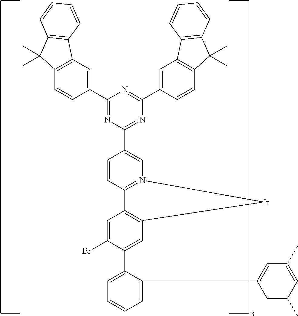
C1(C2=CC3=C(C=C2)C(C)(C)C2=C3C=CC=C2)=NC(C2=CN3=C(C=C2)C2=C(C=C(C4=CC=CC=C4C4=CC(C)=CC(C)=C4)C(Br)=C2)[Ir]3)=NC(C2=CC3=C(C=C2)C(C)(C)C2=C3C=CC=C2)=N1
